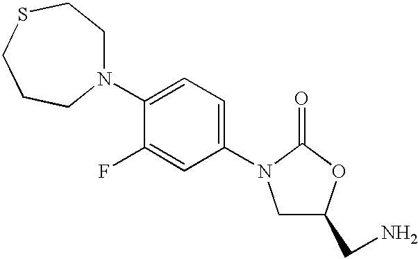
N1(C2=CC=C(N3CC(CN)OC3=O)C=C2F)CCSCCC1
